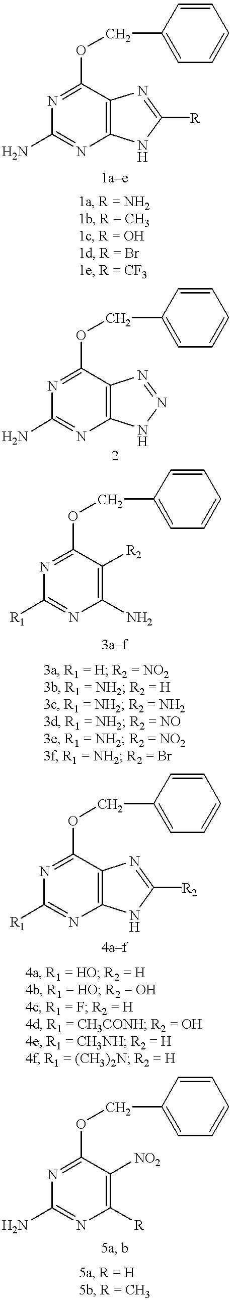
C12=C(C(OCC3=CC=CC=C3)=NC(N)=N1)N=C([R])N2.C12=C(C(OCC3=CC=CC=C3)=NC(N)=N1)N=NN2.C1(N)=C([R2])C(OCC2=CC=CC=C2)=NC([R1])=N1.C12=C(C(OCC3=CC=CC=C3)=NC([R1])=N1)N=C([R2])N2.C1([R])=C([NO2])C(OCC2=CC=CC=C2)=NC(N)=N1
